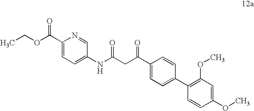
C(C(C1=CC=C(C2=C(OC)C=C(OC)C=C2)C=C1)=O)C(NC1=CC=C(C(OCC)=O)N=C1)=O
